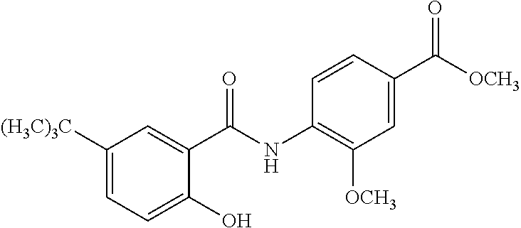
C1(O)=CC=C([(H3C)3C])C=C1C(NC1=C([OCH3])C=C(C([OCH3])=O)C=C1)=O
